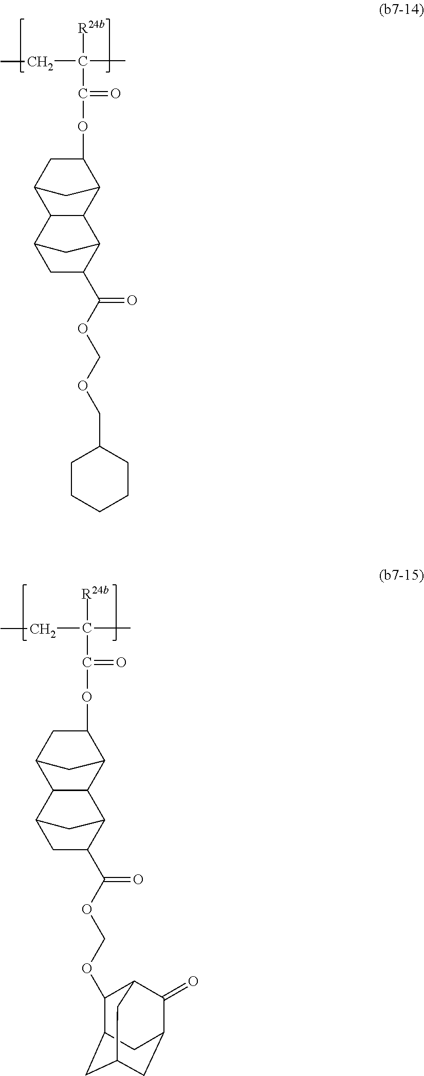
C1C(C(OCOCC2CCCCC2)=O)C2CC1C1C2C2C(OC(=O)C(C)(CC)[R24b])CC1C2.C1C(C(OCOC2C3CC4CC(C(=O)C2C4)C3)=O)C2CC1C1C2C2C(OC(=O)C(C)(CC)[R24b])CC1C2
